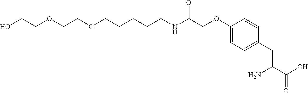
N(C(COC1=CC=C(CC(C(=O)O)N)C=C1)=O)CCCCCOCCOCCO
